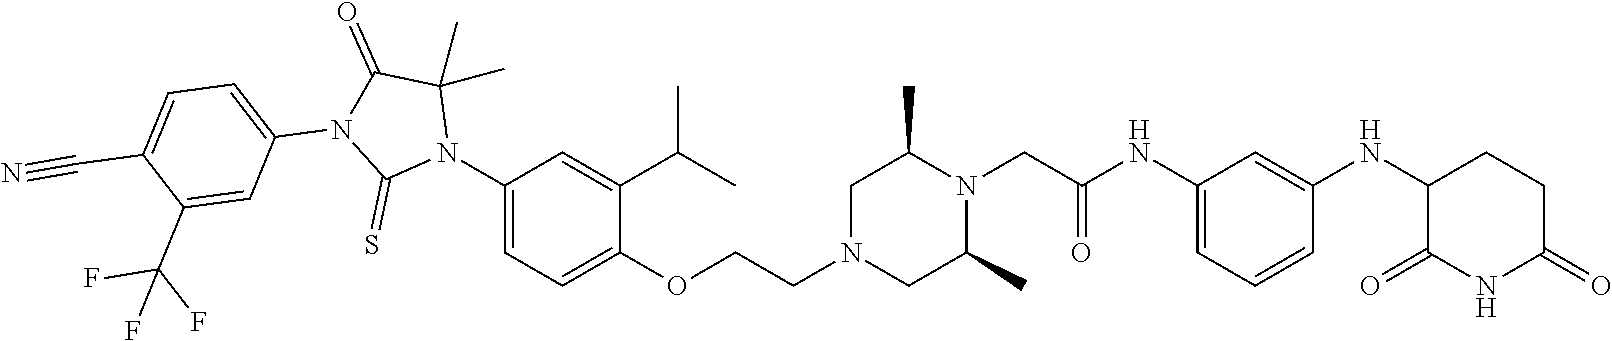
C1(=O)C(NC2=CC(NC(=O)CN3C(C)CN(CCOC4=CC=C(N5C(=S)N(C6=CC=C(C#N)C(C(F)(F)F)=C6)C(=O)C5(C)C)C=C4C(C)C)CC3C)=CC=C2)CCC(=O)N1
